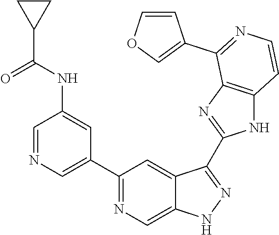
C1=NC=C(C2=NC=C3C(=C2)C(C2=NC4=C(N2)C=CN=C4C2=COC=C2)=NN3)C=C1NC(=O)C1CC1
